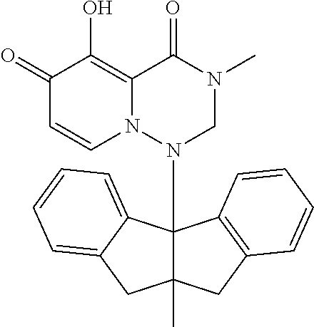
C1(=O)C=CN2C(=C1O)C(=O)N(C)CN2C12C(C)(CC3=C1C=CC=C3)CC1=CC=CC=C21
